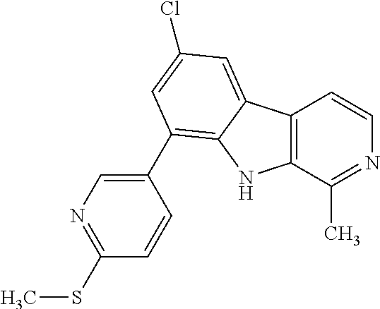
C12=C(C(C)=NC=C1)NC1=C(C3=CN=C(SC)C=C3)C=C(Cl)C=C21
